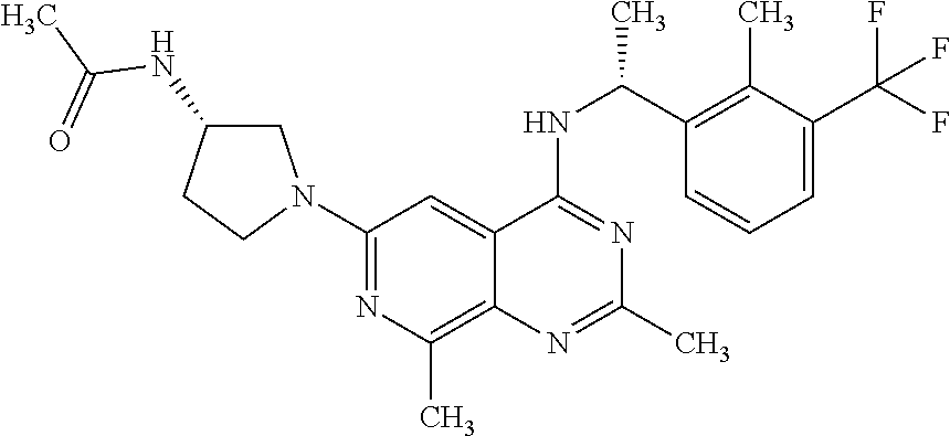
C1(N2CC(NC(C)=O)CC2)=NC(C)=C2C(=C1)C(NC(C)C1=C(C)C(C(F)(F)F)=CC=C1)=NC(C)=N2
